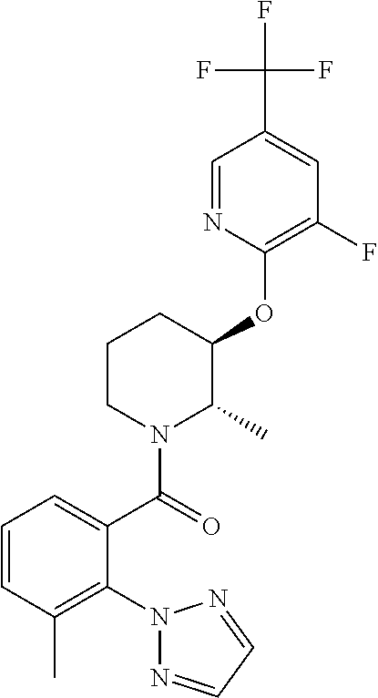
C1(OC2C(C)N(C(=O)C3=CC=CC(C)=C3N3N=CC=N3)CCC2)=C(F)C=C(C(F)(F)F)C=N1
